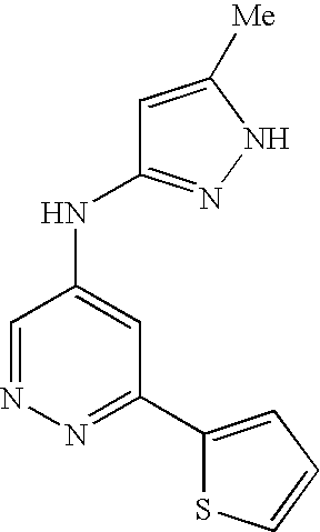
N1=C(C2=CC=CS2)C=C(NC2=NNC([Me])=C2)C=N1
